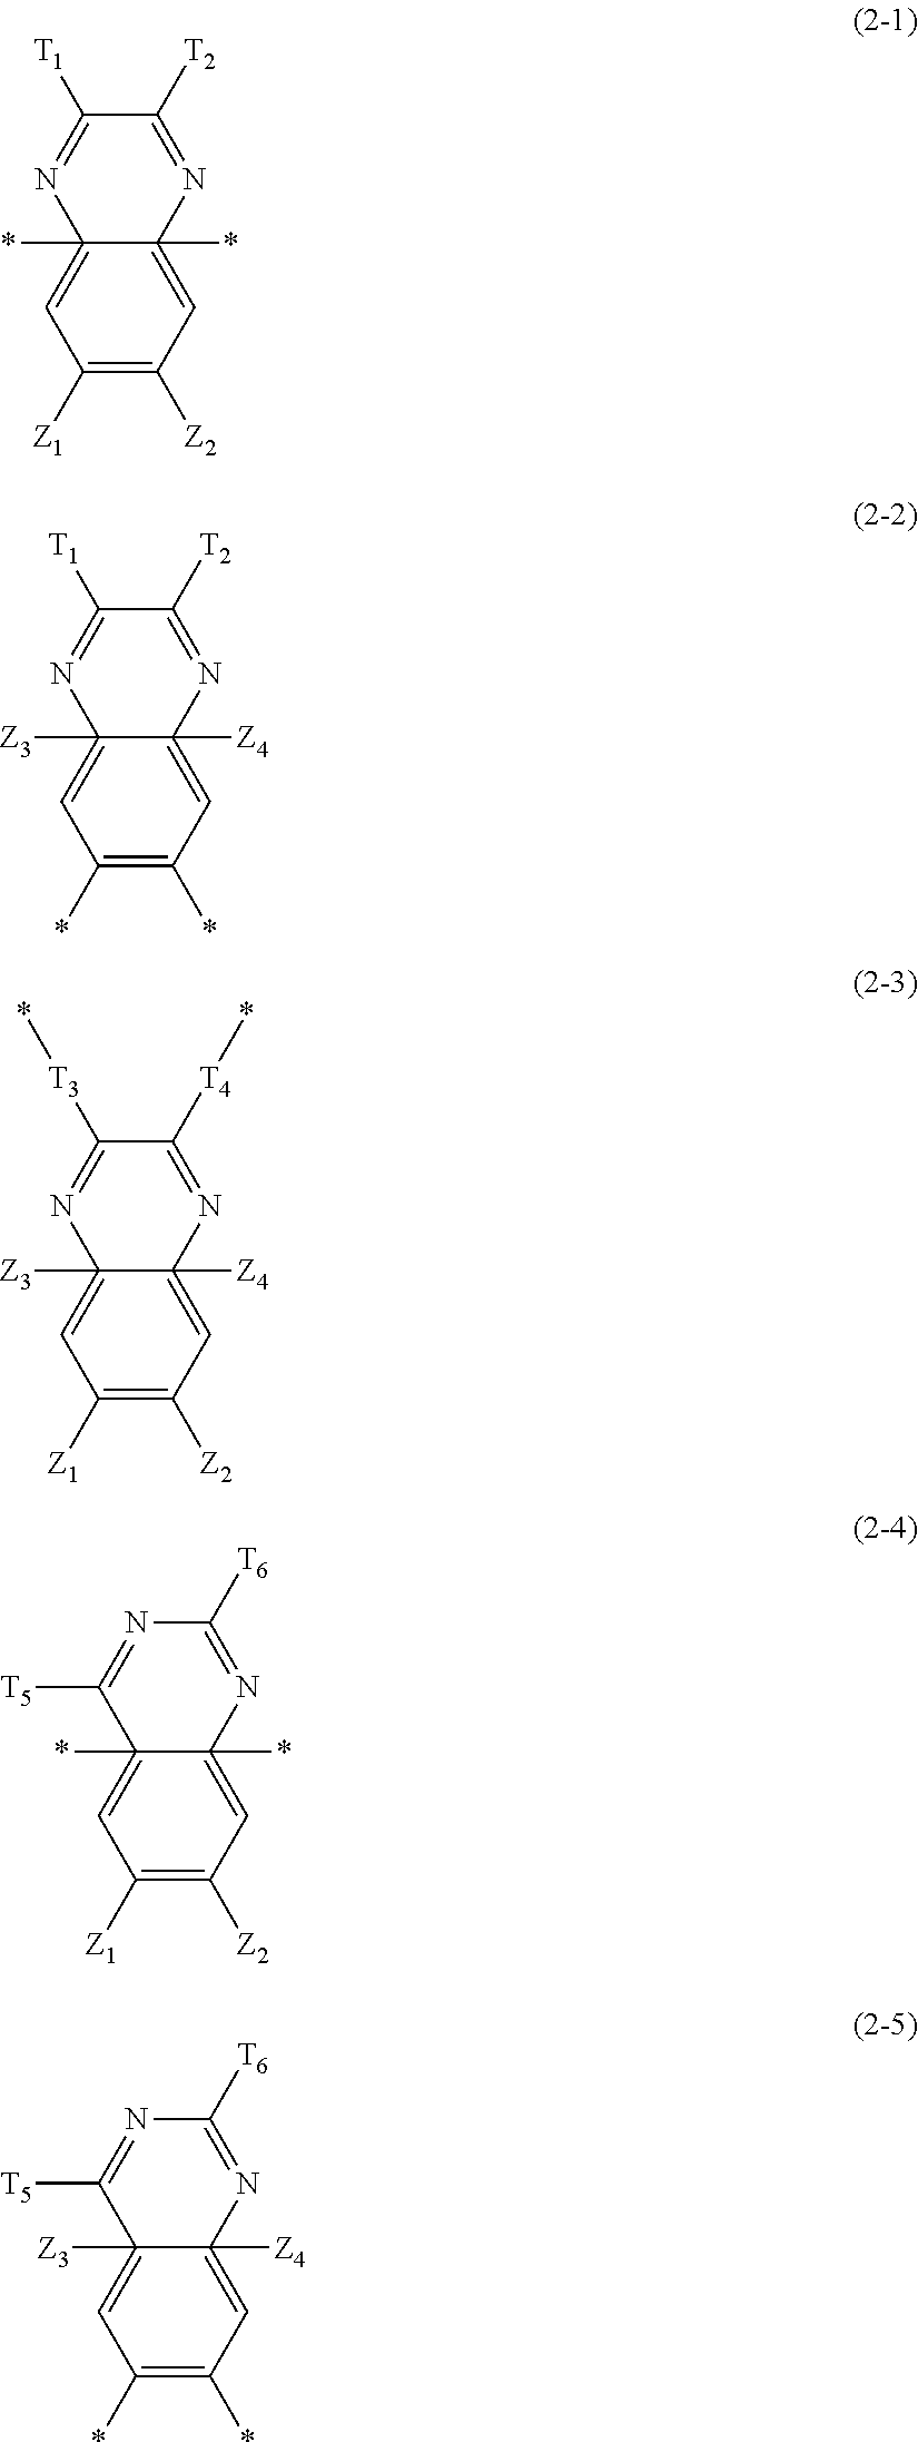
C1([Z1])=C([Z2])C=C2(*)C(*)(=C1)N=C([T1])C([T2])=N2.C1(*)=C(*)C=C2([Z4])C([Z3])(=C1)N=C([T1])C([T2])=N2.C1([Z1])=C([Z2])C=C2([Z4])C([Z3])(=C1)N=C([T3]*)C([T4]*)=N2.C1([Z1])=C([Z2])C=C2(*)C(*)(=C1)C([T5])=NC([T6])=N2.C1(*)=C(*)C=C2([Z4])C([Z3])(=C1)C([T5])=NC([T6])=N2
